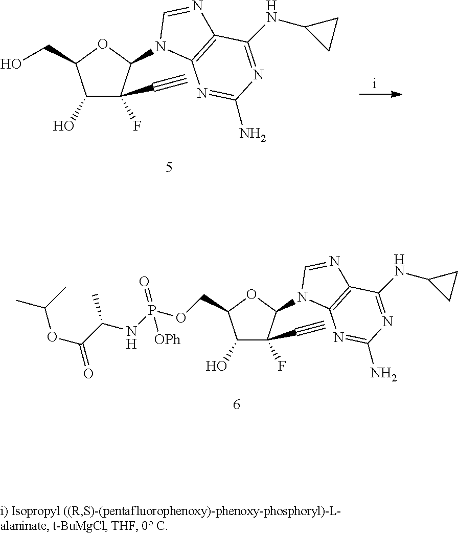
C1(O)C(F)(C#C)C(N2C3=C(N=C2)C(NC2CC2)=NC(N)=N3)OC1CO.C1(O)C(F)(C#C)C(N2C3=C(N=C2)C(NC2CC2)=NC(N)=N3)OC1COP(NC(C(OC(C)C)=O)C)(=O)[OPh]
